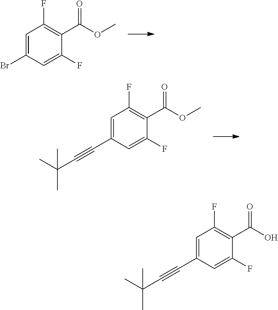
C1=C(Br)C=C(F)C(C(OC)=O)=C1F.C1=C(C#CC(C)(C)C)C=C(F)C(C(OC)=O)=C1F.C1=C(C#CC(C)(C)C)C=C(F)C(C(O)=O)=C1F
